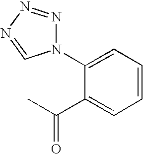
C1(N2N=NN=C2)=CC=CC=C1C(C)=O
